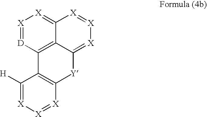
C12=C3C(=[X][X]=[X]C3=[X][X]=[D]1)[Y]C1=C2C([H])=[X][X]=[X]1
